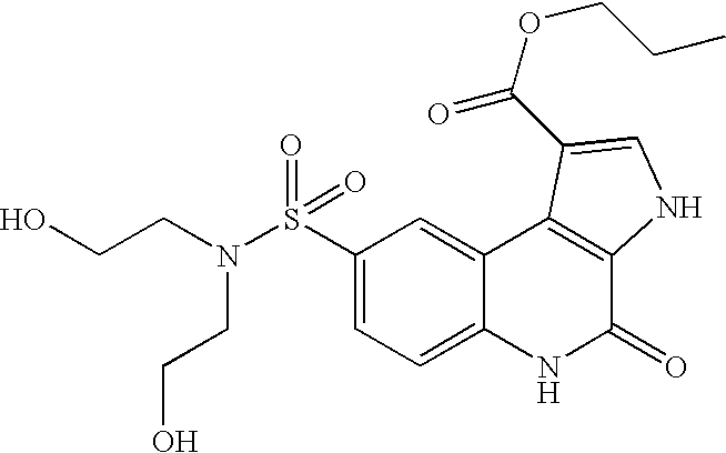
C1(S(=O)(=O)N(CCO)CCO)=CC=C2C(=C1)C1=C(C(=O)N2)NC=C1C(=O)OCCC
